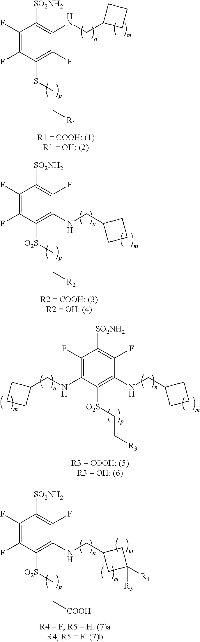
C1(F)=C(F)C(SCC[R1])=C(F)C(NCC2CCC2)=C1[SO2NH2].C1(F)=C(F)C([O2S]CC[R2])=C(NCC2CCC2)C(F)=C1[SO2NH2].C1(F)=C(NCC2CCC2)C([O2S]CC[R3])=C(NCC2CCC2)C(F)=C1[SO2NH2].C1(F)=C(F)C([O2S]CC[COOH])=C(NCC2CC([R5])([R4])C2)C(F)=C1[SO2NH2]
